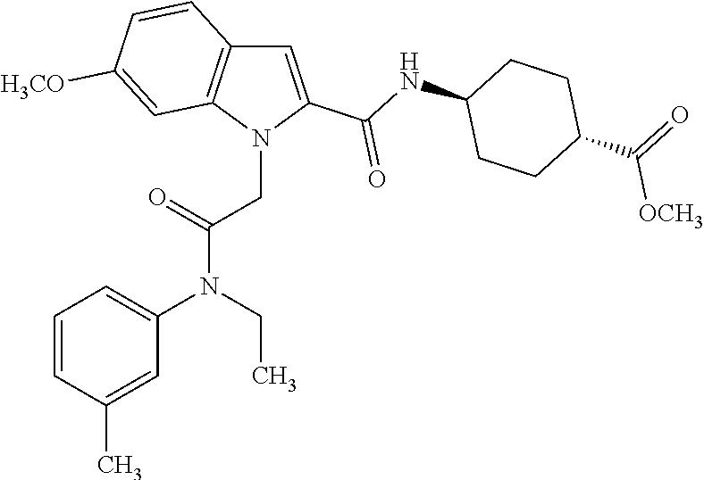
C1(C)=CC(N(CC)C(=O)CN2C(C(=O)NC3CCC(C(=O)[OCH3])CC3)=CC3=C2C=C([H3CO])C=C3)=CC=C1
